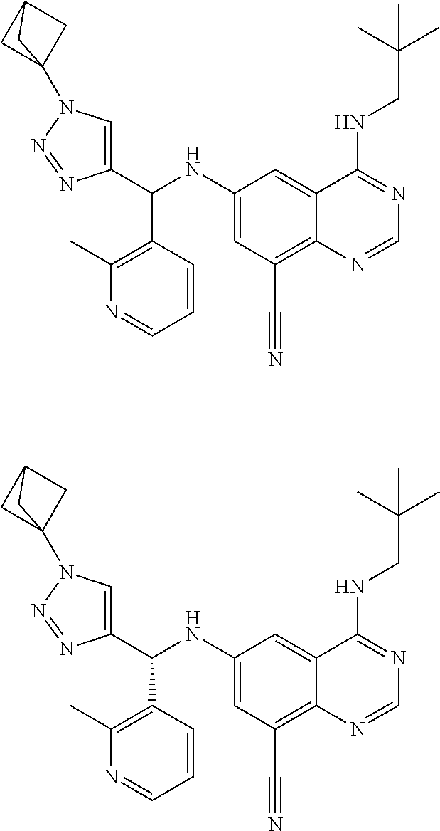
C1(NC(C2=CN(C34CC(C3)C4)N=N2)C2=C(C)N=CC=C2)=CC(C#N)=C2C(=C1)C(NCC(C)(C)C)=NC=N2.C1(NC(C2=CN(C34CC(C3)C4)N=N2)C2=C(C)N=CC=C2)=CC(C#N)=C2C(=C1)C(NCC(C)(C)C)=NC=N2
